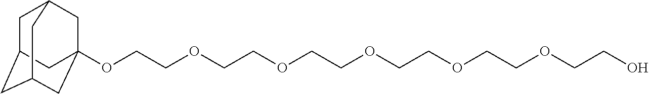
C1C2CC3CC(OCCOCCOCCOCCOCCOCCO)(CC1C3)C2
